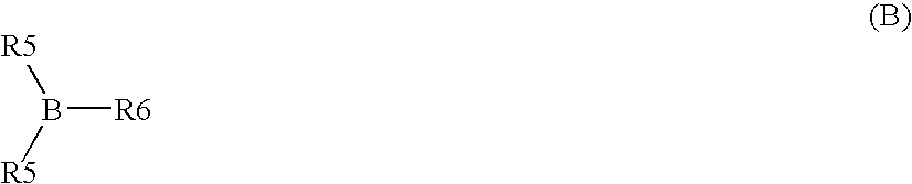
[R5]B([R5])[R6]
